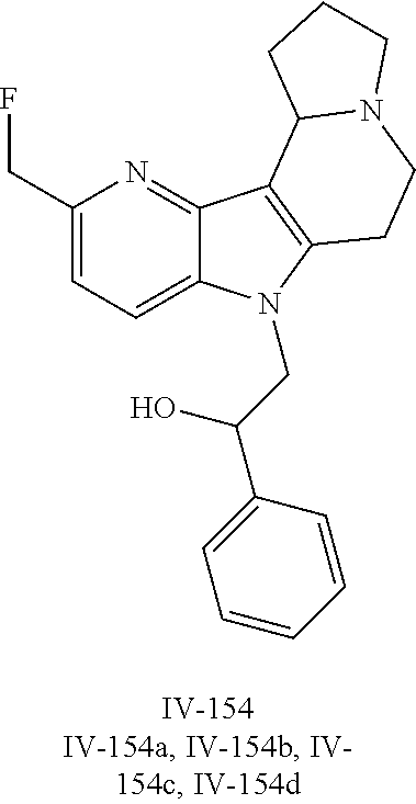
C1(CF)=CC=C2C(=N1)C1=C(N2CC(C2=CC=CC=C2)O)CCN2C1CCC2
